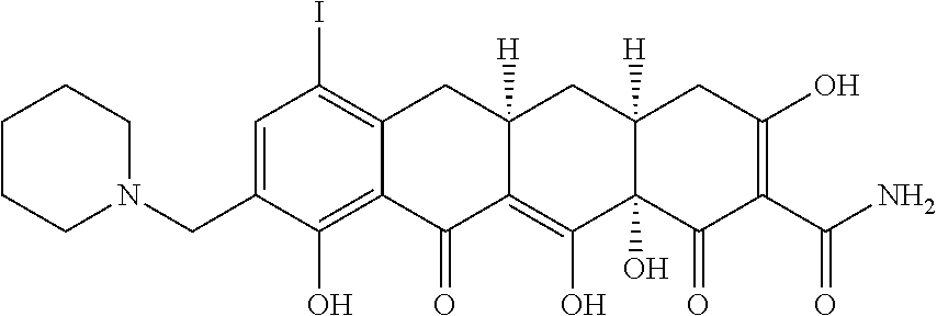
C1=C(CN2CCCCC2)C(O)=C2C(=C1I)CC1([H])C(=C(O)C3(O)C([H])(C1)CC(O)=C(C(N)=O)C3=O)C2=O
